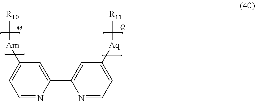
C1=NC(C2=CC([Aq][R11])=CC=N2)=CC([Am][R10])=C1
